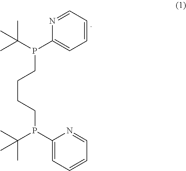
C(CCP(C1=CC=CC=N1)C(C)(C)C)CP(C1=CC=CC=N1)C(C)(C)C
